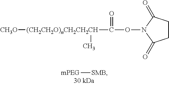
[(CH2CH2O)nCH2CH2CH]([CH3O])(C(ON1C(=O)CCC1=O)=O)C.[mPEG][SMB]
